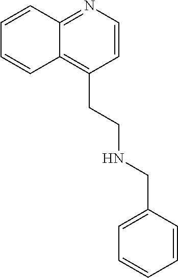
C12=C(CCNCC3=CC=CC=C3)C=CN=C1C=CC=C2
